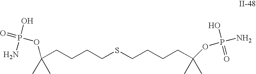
C(CCCCSCCCCC(C)(C)OP(N)(O)=O)(C)(C)OP(=O)(O)N
